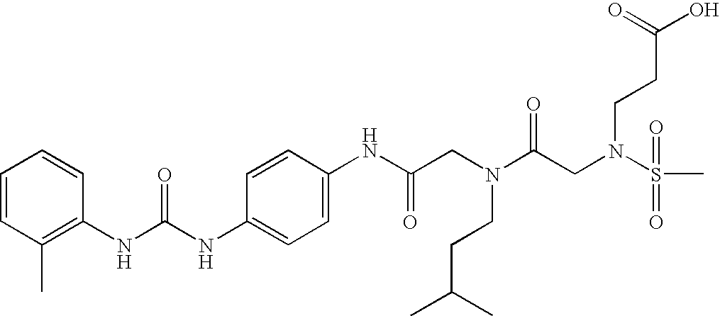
C1=CC(C)=C(NC(NC2=CC=C(NC(CN(C(CN(S(C)(=O)=O)CCC(O)=O)=O)CCC(C)C)=O)C=C2)=O)C=C1
